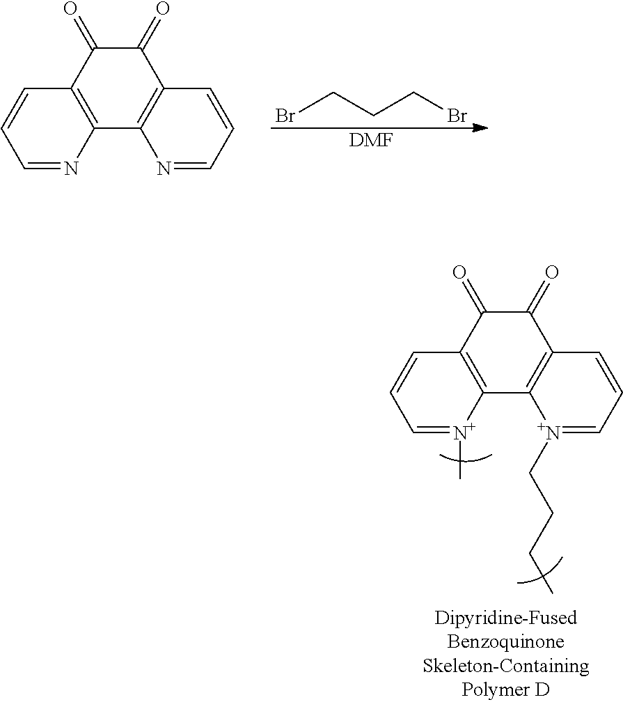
BrCCCBr.[DMF].C1(=O)C2=C(C3=C(C1=O)C=CC=N3)N=CC=C2.C1(=O)C2=C(C3=C(C1=O)C=CC=[N+]3CCCC)[N+](C)=CC=C2
